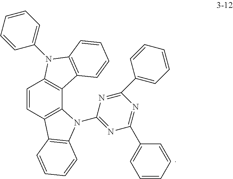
C1=CC2=C(C3=C1N(C1=CC=CC=C1)C1=C3C=CC=C1)N(C1=NC(C3=CC=CC=C3)=NC(C3=CC=CC=C3)=N1)C1=C2C=CC=C1
